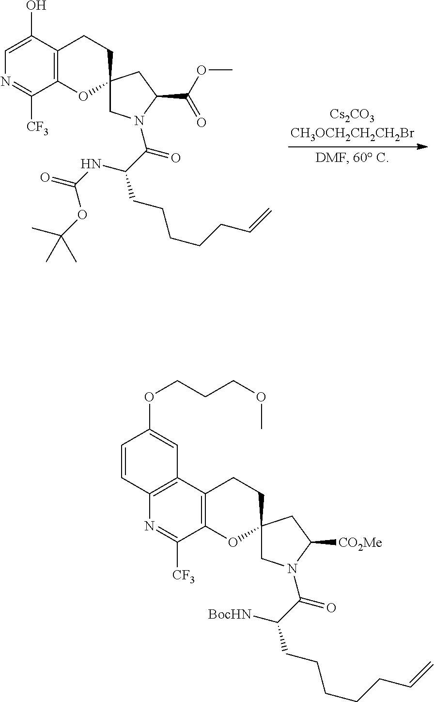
C1=C(O)C2=C(C([CF3])=N1)OC1(CC2)CN(C(C(NC(OC(C)(C)C)=O)CCCCCC=C)=O)C(C(OC)=O)C1.C12=C(C3=C(C([CF3])=N1)OC1(CC3)CN(C(C([BocHN])CCCCCC=C)=O)C([CO2Me])C1)C=C(OCCCOC)C=C2
